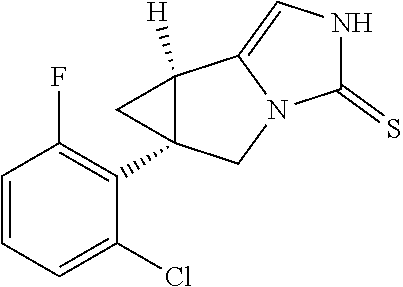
C1=CC=C(Cl)C(C23C([H])(C2)C2=CNC(=S)N2C3)=C1F
